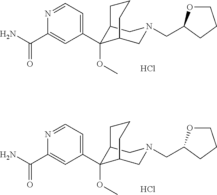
Cl.C1(C2(OC)C3CN(CC4OCCC4)CC2CCC3)=CC=NC(C(N)=O)=C1.Cl.C1(C2(OC)C3CN(CC4OCCC4)CC2CCC3)=CC=NC(C(N)=O)=C1
